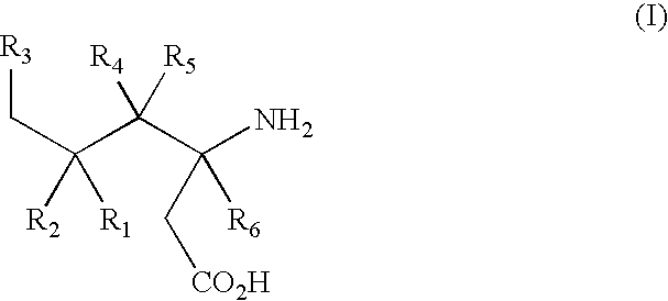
[R3]CC(C(C(N)(C[CO2H])[R6])([R5])[R4])([R2])[R1]
